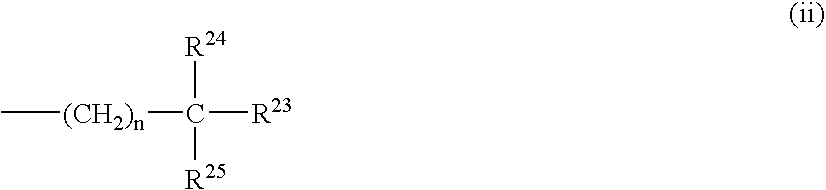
C[(CH2)n]C([R23])([R24])[R25]
